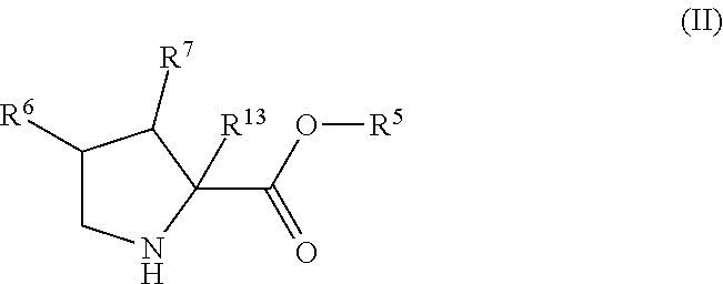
C1([R6])CNC(C(O[R5])=O)([R13])C1[R7]
